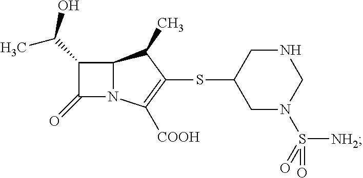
C12N(C([COOH])=C(SC3CN(S(=O)([NH2])=O)CNC3)C1C)C(=O)C2C(O)C
